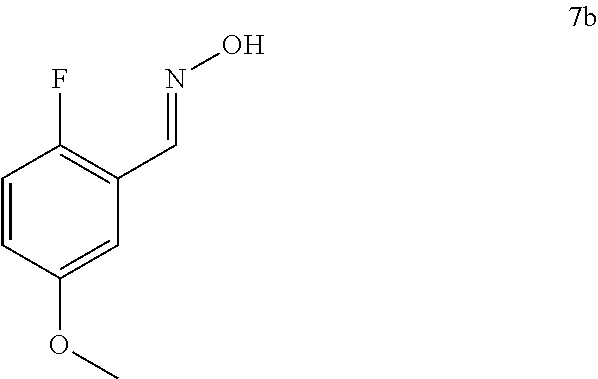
C1=CC(OC)=CC(C=NO)=C1F
